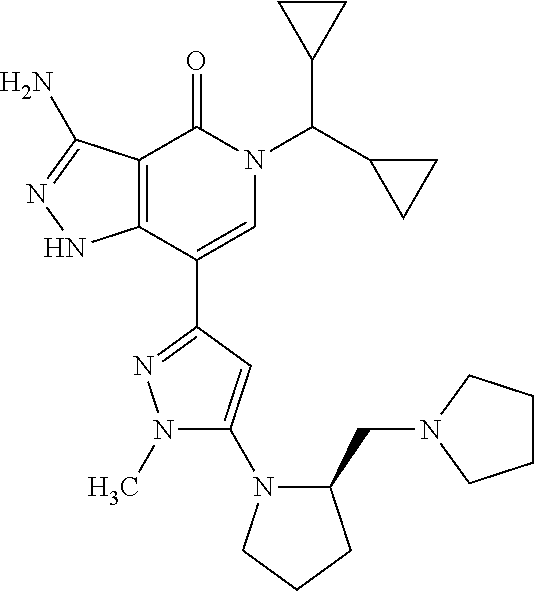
C12=C(C(C3=NN(C)C(N4C(CN5CCCC5)CCC4)=C3)=CN(C(C3CC3)C3CC3)C1=O)NN=C2N
